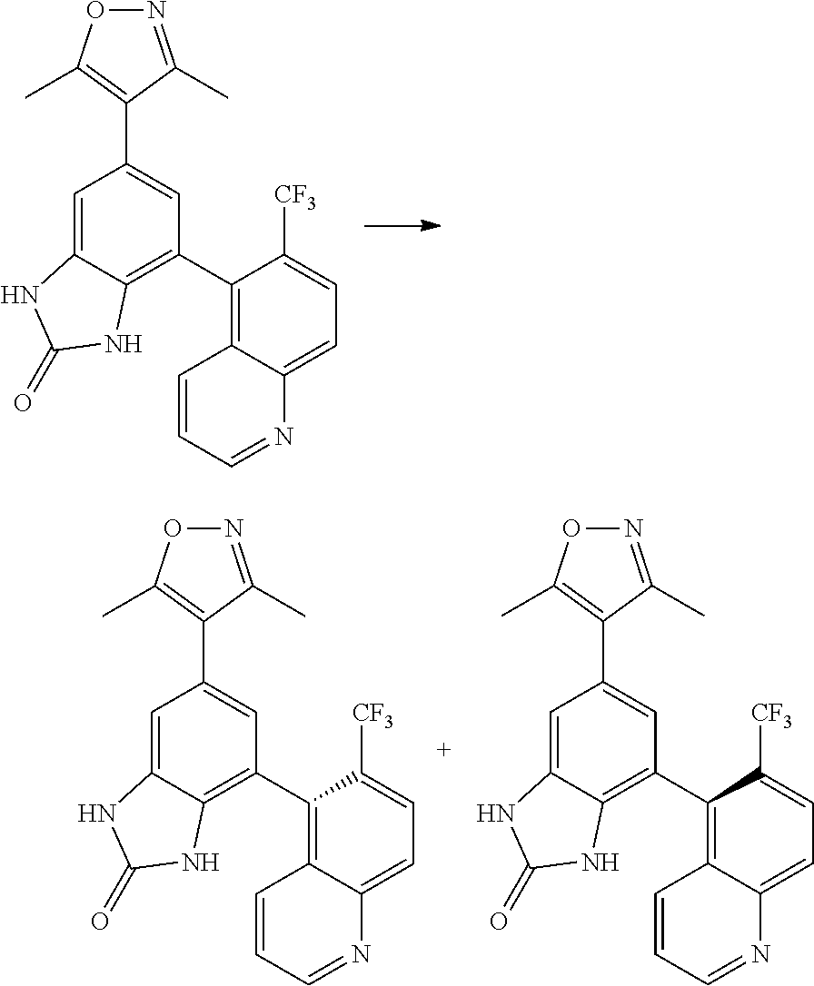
N1=C(C)C(C2=CC(C3=C4C(=CC=C3[CF3])N=CC=C4)=C3C(=C2)NC(=O)N3)=C(C)O1.N1=C(C)C(C2=CC(C3=C4C(=CC=C3[CF3])N=CC=C4)=C3C(=C2)NC(=O)N3)=C(C)O1.N1=C(C)C(C2=CC(C3=C4C(=CC=C3[CF3])N=CC=C4)=C3C(=C2)NC(=O)N3)=C(C)O1
